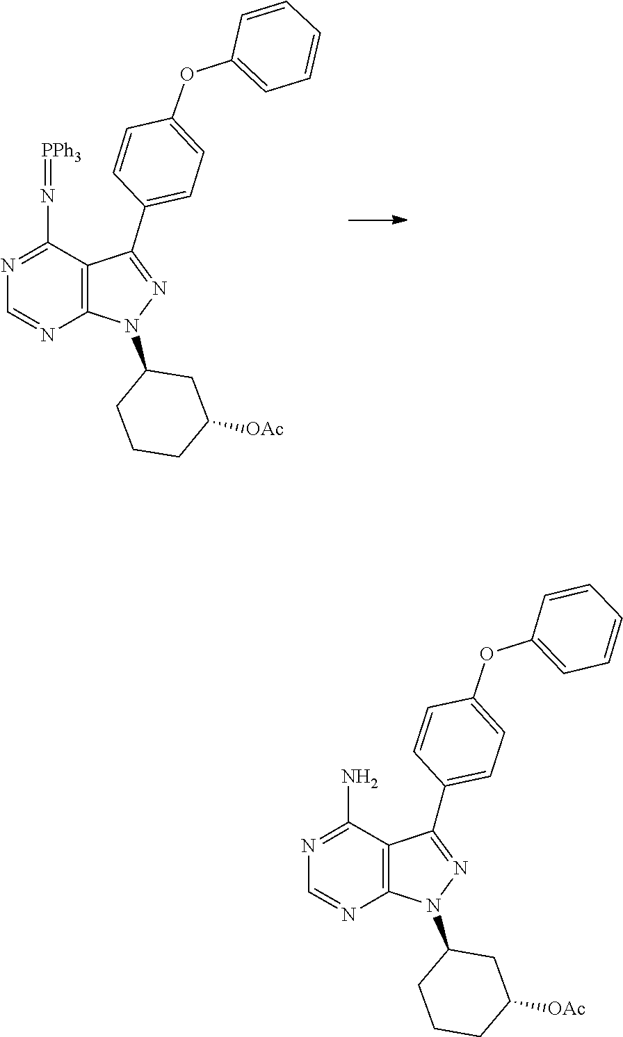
C1=NC2=C(C(N=[PPh3])=N1)C(C1=CC=C(OC3=CC=CC=C3)C=C1)=NN2C1CCCC([OAc])C1.C1=NC2=C(C(N)=N1)C(C1=CC=C(OC3=CC=CC=C3)C=C1)=NN2C1CCCC([OAc])C1
